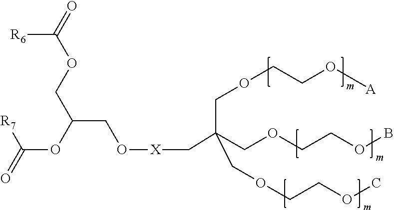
C(COCCOB)(COCCO[A])(COCCOC)C[X]OCC(OC(=O)[R7])COC(=O)[R6]
